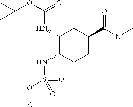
CC(OC(NC1C(NS(=O)(=O)O[K])CCC(C(N(C)C)=O)C1)=O)(C)C
